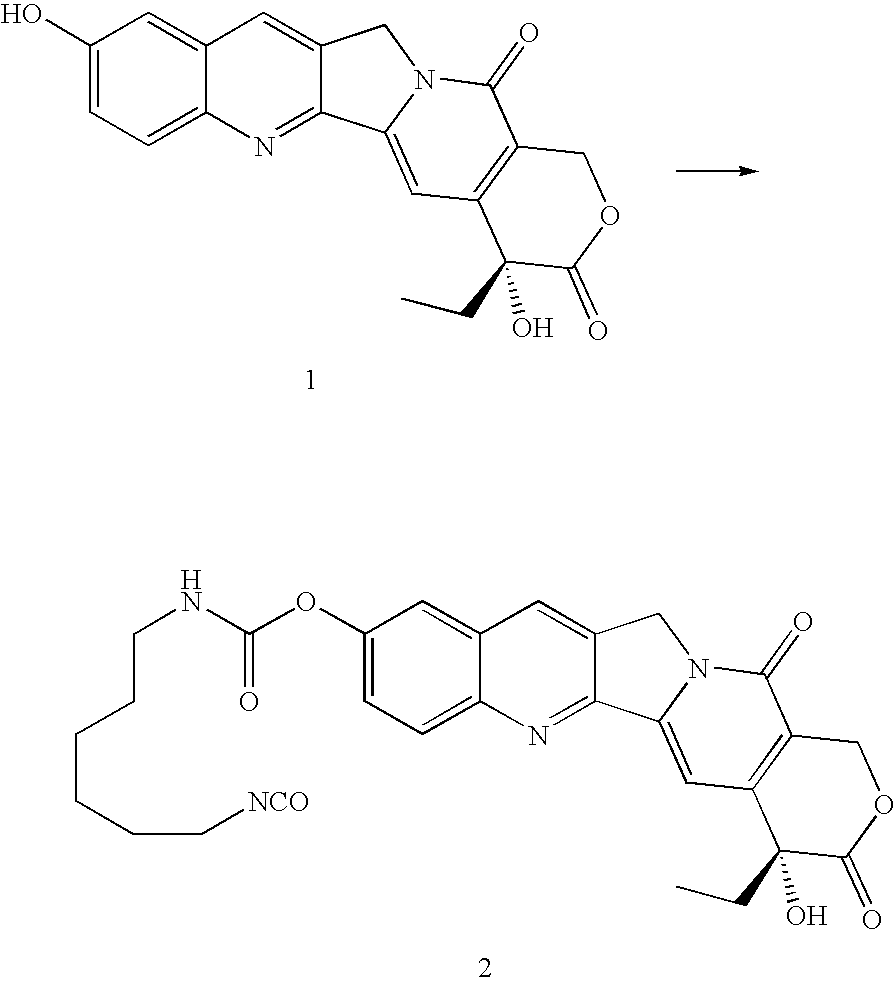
C1(OC(NCCCCCC[NCO])=O)=CC=C2C(=C1)C=C1C(=N2)C2=CC3=C(C(=O)N2C1)COC(=O)C3(CC)O.C1(O)=CC=C2C(=C1)C=C1C(=N2)C2=CC3=C(C(=O)N2C1)COC(=O)C3(CC)O
